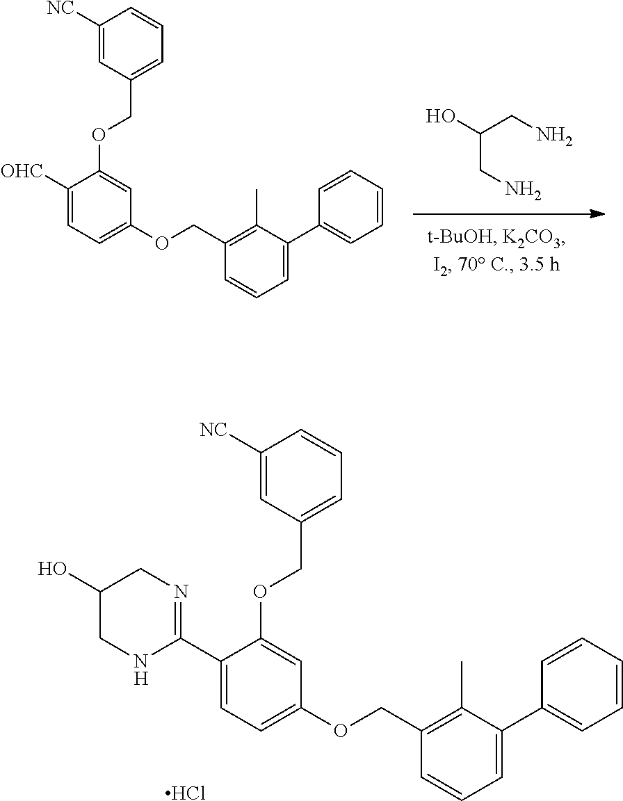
C1([NC])=CC(COC2=CC(OCC3=C(C)C(C4=CC=CC=C4)=CC=C3)=CC=C2[OHC])=CC=C1.OC(CN)CN.C1([NC])=CC(COC2=CC(OCC3=C(C)C(C4=CC=CC=C4)=CC=C3)=CC=C2C2=NCC(O)CN2)=CC=C1.[H].Cl
